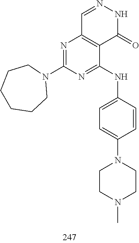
C1=NNC(=O)C2=C1N=C(N1CCCCCC1)N=C2NC1=CC=C(N2CCN(C)CC2)C=C1
